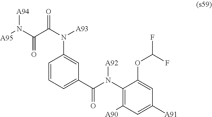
C1=CC=C(C(N(C2=C([A90])C=C([A91])C=C2OC(F)F)[A92])=O)C=C1N(C(C(N([A95])[A94])=O)=O)[A93]
